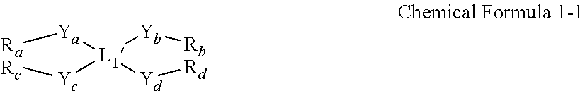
[Yc]([L1]([Yd][Rd])([Ya][Ra])[Yb][Rb])[Rc]
